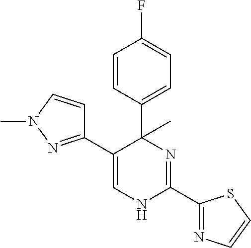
C1=CC(C2(C)C(C3=NN(C)C=C3)=CNC(C3=NC=CS3)=N2)=CC=C1F
